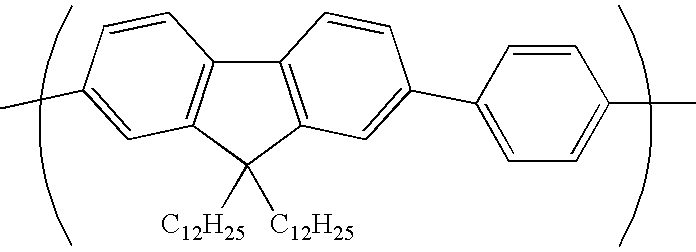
C12=C(C=C(C3=CC=C(C)C=C3)C=C1)C([C12H25])([C12H25])C1=C2C=CC(C)=C1
